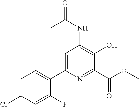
C1=C(Cl)C=C(F)C(C2=CC(NC(=O)C)=C(O)C(C(OC)=O)=N2)=C1
